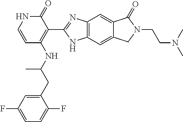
C1=CNC(=O)C(C2=NC3=C(N2)C=C2C(=C3)C(=O)N(CCN(C)C)C2)=C1NC(CC1=CC(F)=CC=C1F)C
